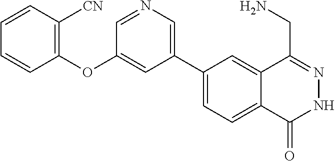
C1(C2=CN=CC(OC3=C([CN])C=CC=C3)=C2)=CC=C2C(=C1)C(CN)=NNC2=O
